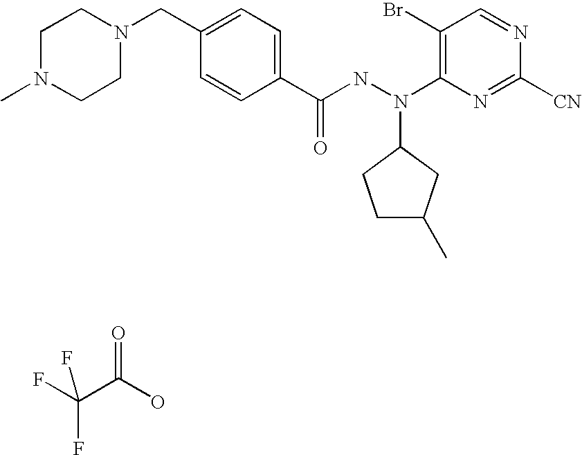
FC(C(O)=O)(F)F.C1N(C)CCN(CC2=CC=C(C(NN(C3CCC(C)C3)C3=C(Br)C=NC([CN])=N3)=O)C=C2)C1
